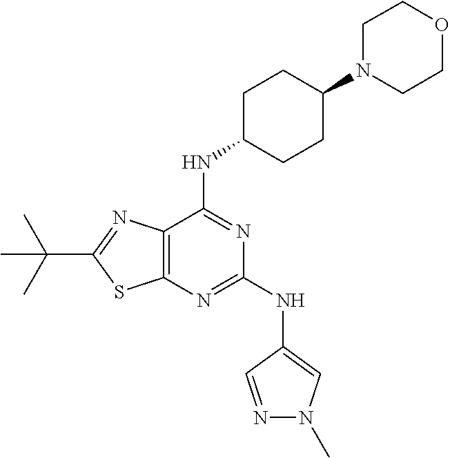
C1(NC2=CN(C)N=C2)=NC2=C(C(NC3CCC(N4CCOCC4)CC3)=N1)N=C(C(C)(C)C)S2
